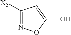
N1=C([X2])C=C(O)O1
